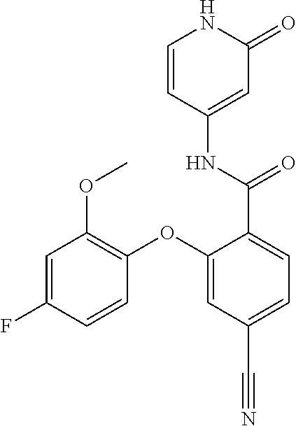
C1=CC(NC(=O)C2=CC=C(C#N)C=C2OC2=C(OC)C=C(F)C=C2)=CC(=O)N1
